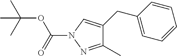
C1(C)=NN(C(=O)OC(C)(C)C)C=C1CC1=CC=CC=C1
